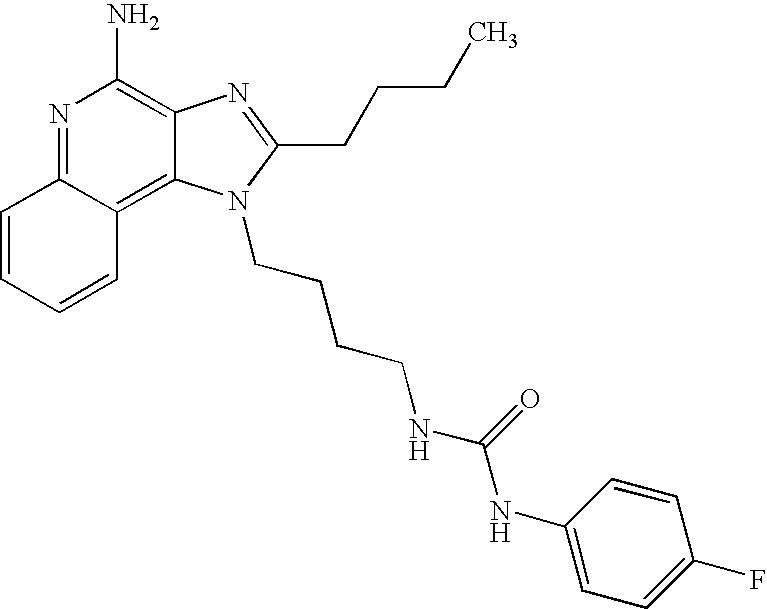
N1=C2C(=C3C(=C1N)N=C(CCCC)N3CCCCNC(NC1=CC=C(F)C=C1)=O)C=CC=C2
